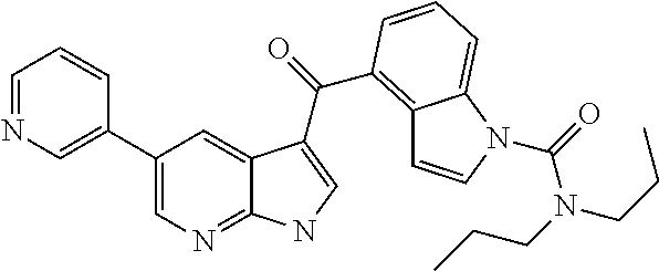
C1(C2=CN=CC=C2)=CN=C2C(=C1)C(C(=O)C1=C3C=CN(C(=O)N(CCC)CCC)C3=CC=C1)=CN2
